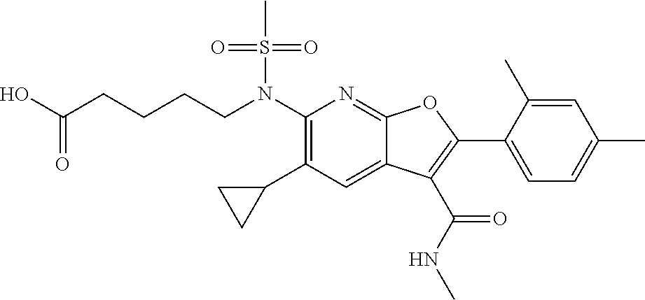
N(C1=C(C2CC2)C=C2C(=N1)OC(C1=CC=C(C)C=C1C)=C2C(NC)=O)(S(C)(=O)=O)CCCCC(O)=O
